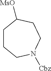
C1CCN([Cbz])CCC1[MsO]
